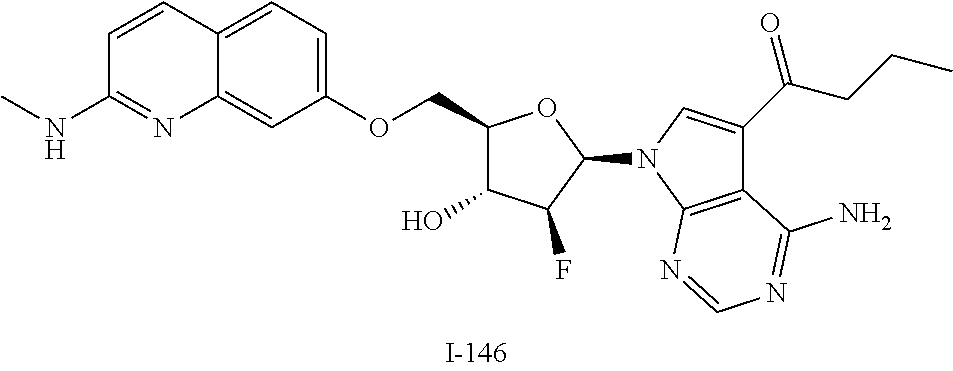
C1(COC2=CC=C3C(=C2)N=C(NC)C=C3)C(O)C(F)C(N2C3=C(C(C(CCC)=O)=C2)C(N)=NC=N3)O1
